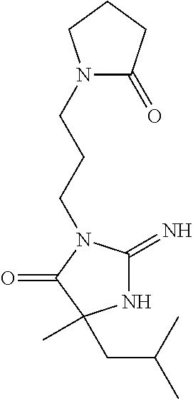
N1C(=N)N(CCCN2C(=O)CCC2)C(=O)C1(C)CC(C)C
